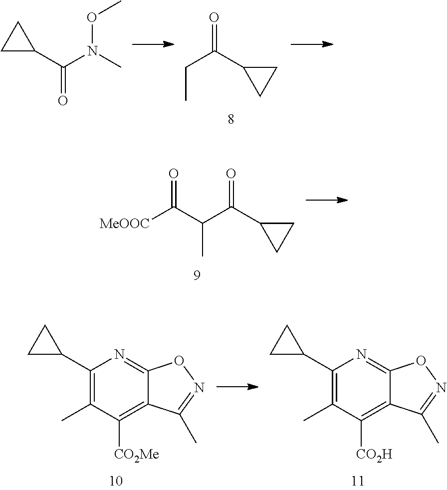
C1(C(N(C)OC)=O)CC1.C(C(C1CC1)=O)C.C(C(C1CC1)=O)(C)C([MeOOC])=O.C1(C2CC2)=C(C)C([CO2Me])=C2C(=N1)ON=C2C.C1(C2CC2)=C(C)C([CO2H])=C2C(=N1)ON=C2C
